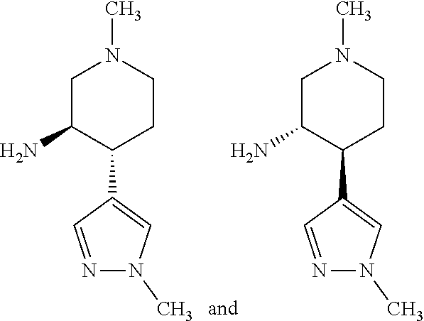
NC1C(C2=CN(C)N=C2)CCN(C)C1.NC1C(C2=CN(C)N=C2)CCN(C)C1
